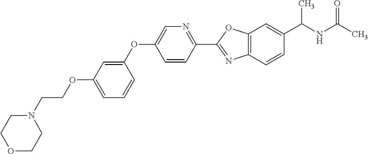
C1=C(OCCN2CCOCC2)C=C(OC2=CN=C(C3=NC4=C(O3)C=C(C(NC(C)=O)C)C=C4)C=C2)C=C1
